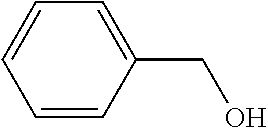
C1=CC(CO)=CC=C1
